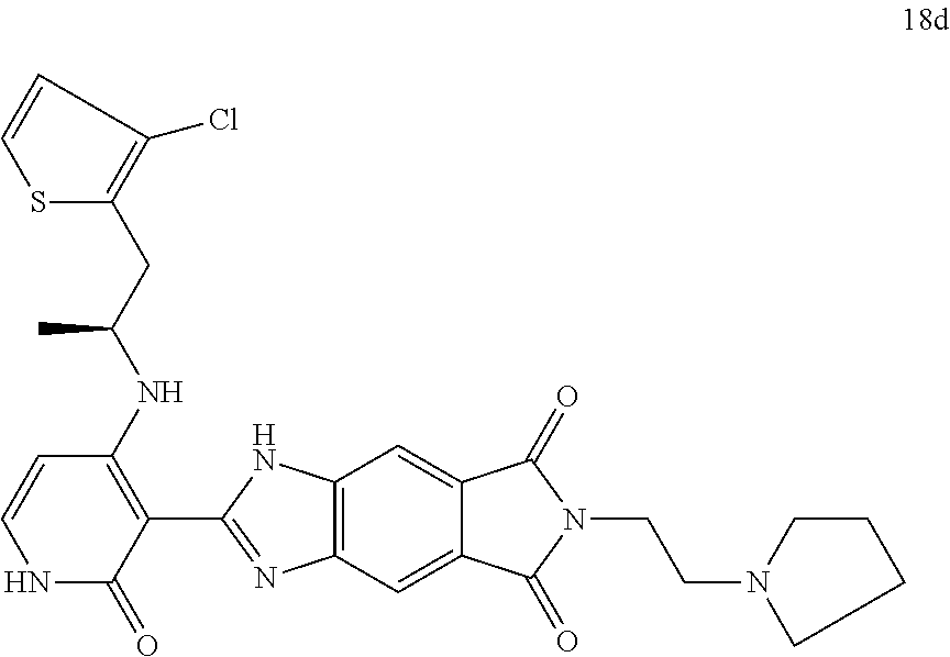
C12=C(C=C3C(=C1)C(=O)N(CCN1CCCC1)C3=O)N=C(C1=C(NC(CC3=C(Cl)C=CS3)C)C=CNC1=O)N2
